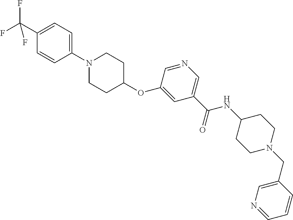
C1(C(F)(F)F)=CC=C(N2CCC(OC3=CC(C(NC4CCN(CC5=CN=CC=C5)CC4)=O)=CN=C3)CC2)C=C1
